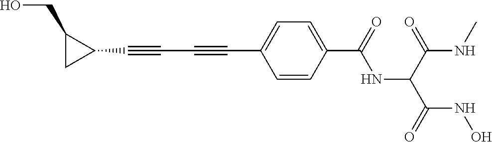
C1=C(C(NC(C(=O)NO)C(NC)=O)=O)C=CC(C#CC#CC2C(CO)C2)=C1
